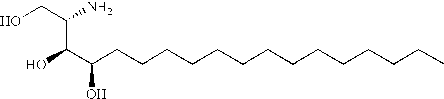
OCC(N)C(C(CCCCCCCCCCCCCC)O)O
